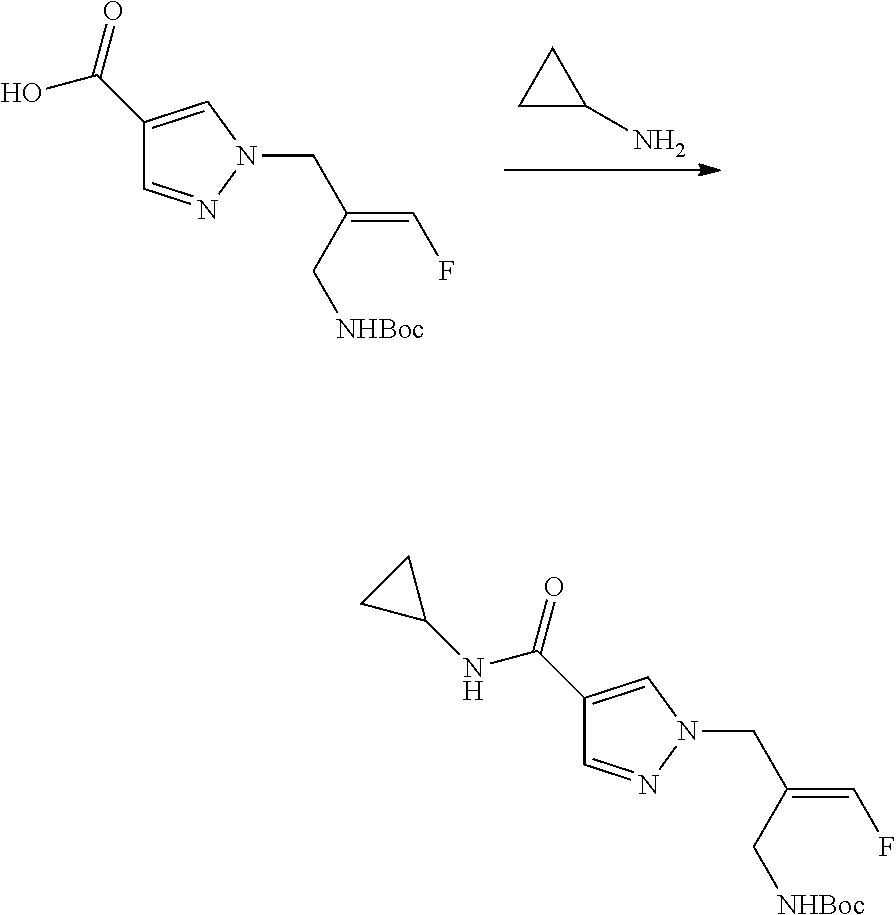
C1(N)CC1.OC(C1=CN(CC(C[NHBoc])=CF)N=C1)=O.N(C(C1=CN(CC(C[NHBoc])=CF)N=C1)=O)C1CC1
